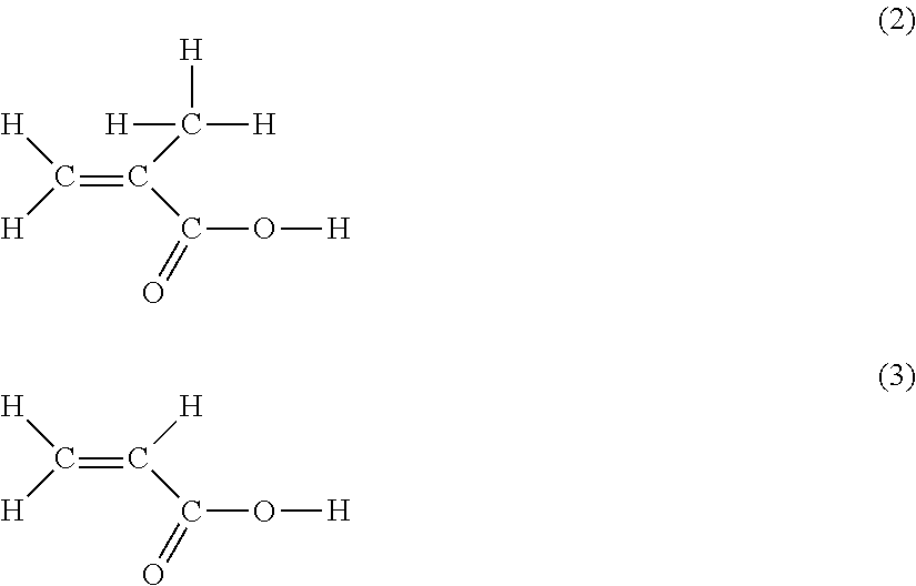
C(=C(C(O[H])=O)C([H])([H])[H])([H])[H].C(=C(C(O[H])=O)[H])([H])[H]
